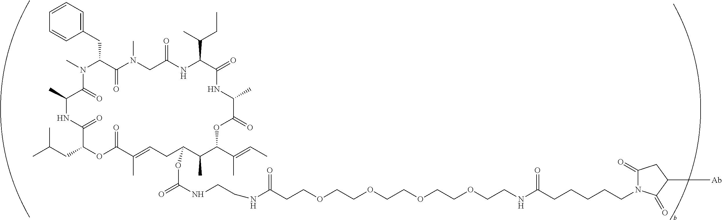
CN1C(CC2=CC=CC=C2)C(=O)N(C)CC(=O)NC(C(C)CC)C(=O)NC(C)C(=O)OC(C(C)=CC)C(C)C(OC(=O)NCCNC(CCOCCOCCOCCOCCNC(CCCCCN2C(=O)CC([Ab])C2=O)=O)=O)CC=C(C)C(=O)OC(CC(C)C)C(=O)NC(C)C1=O
